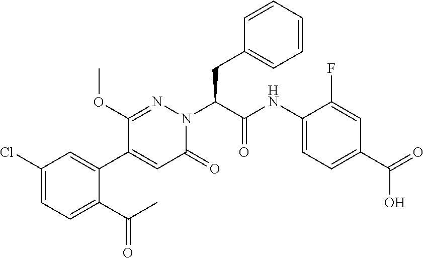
C1(Cl)=CC=C(C(C)=O)C(C2=CC(=O)N(C(CC3=CC=CC=C3)C(NC3=CC=C(C(=O)O)C=C3F)=O)N=C2OC)=C1
